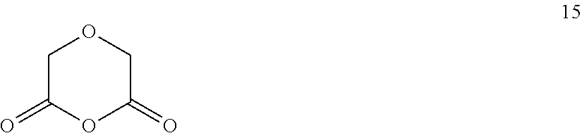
C1C(=O)OC(=O)CO1
